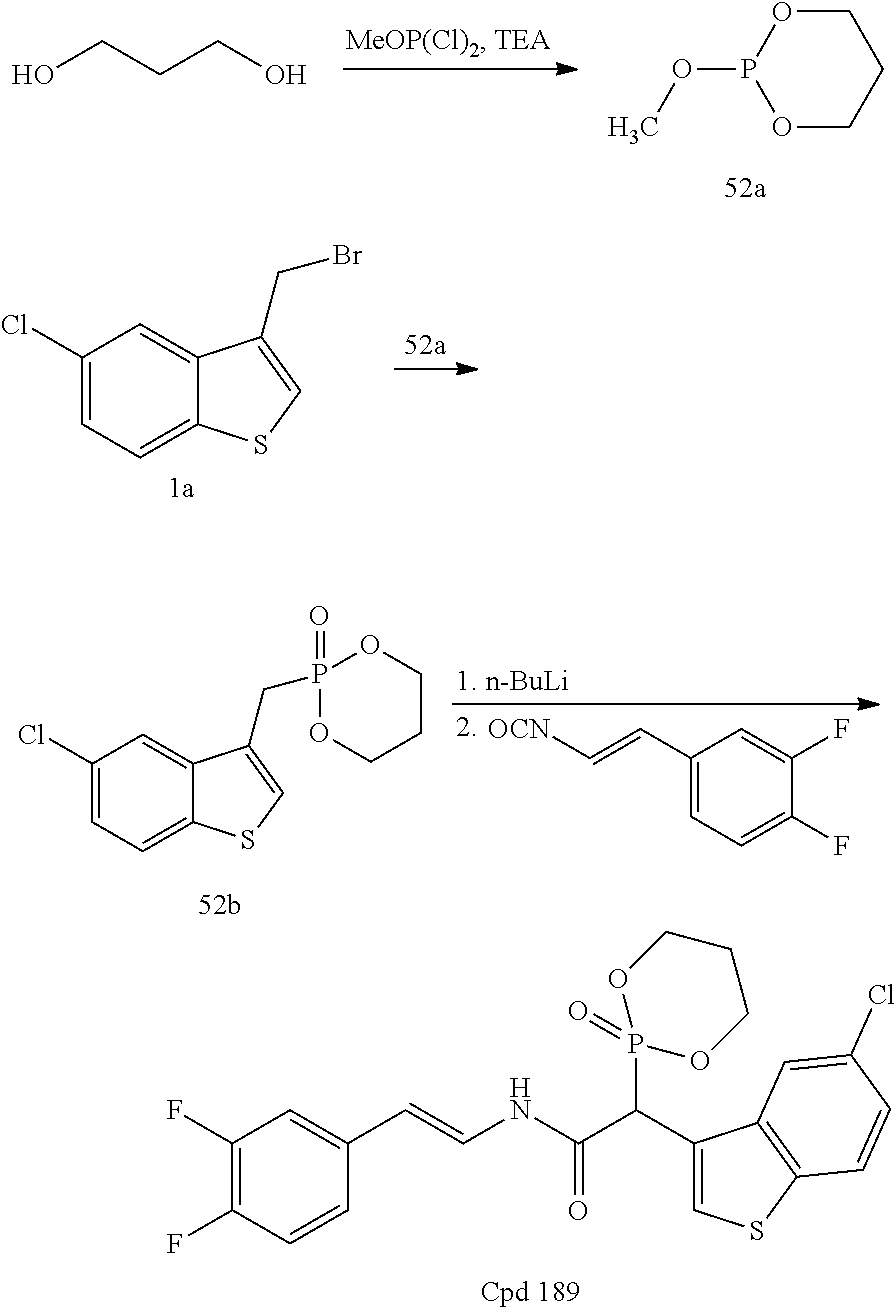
OCCCO.O1CCCOP1OC.C1(Cl)=CC=C2C(=C1)C(CBr)=CS2.C1(C=C[OCN])=CC=C(F)C(F)=C1.C1(Cl)=CC=C2C(=C1)C(CP1(=O)OCCCO1)=CS2.C1(F)=C(F)C=CC(C=CNC(=O)C(C2=CSC3=C2C=C(Cl)C=C3)P2(=O)OCCCO2)=C1
